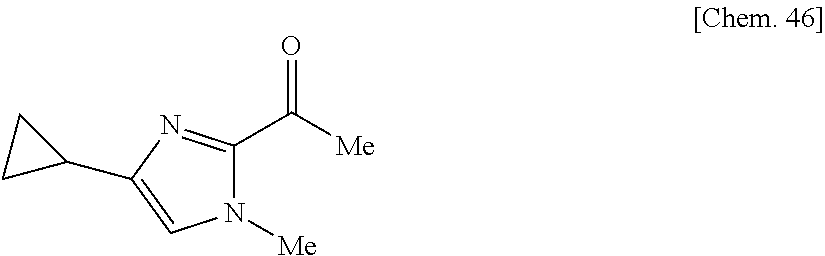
N1([Me])C(C([Me])=O)=NC(C2CC2)=C1
